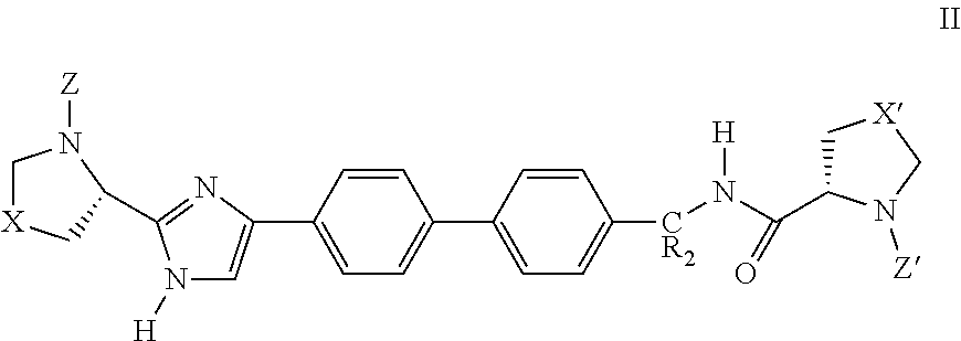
C1=CC(C2=CN([H])C(C3C[X]CN3[Z])=N2)=CC=C1C1=CC=C([CR2]N(C(=O)C2C[X]CN2[Z])[H])C=C1
